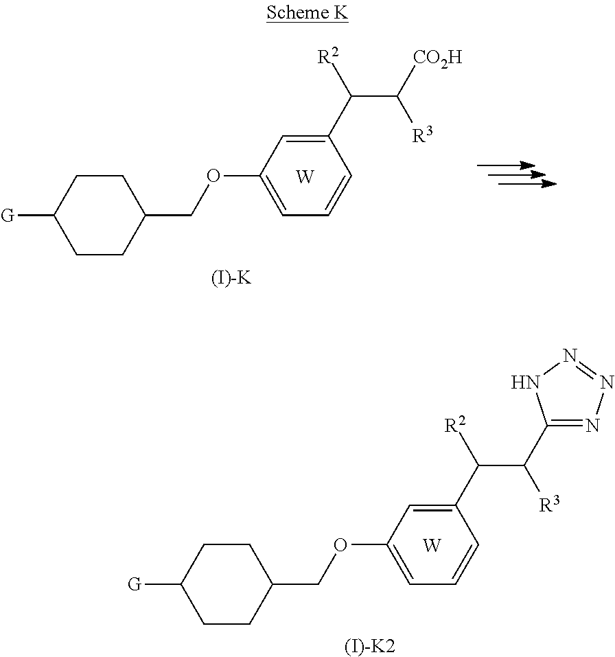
C1CC([G])CCC1COC1=CC=CC(C([R2])C([CO2H])[R3])=C1.[W].[(I)-K].C1CC([G])CCC1COC1=CC=CC(C([R2])C(C2=NN=NN2)[R3])=C1.[W].[(I)-K2]
